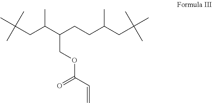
C(CC(C(CCC(CC(C)(C)C)C)COC(C=C)=O)C)(C)(C)C
